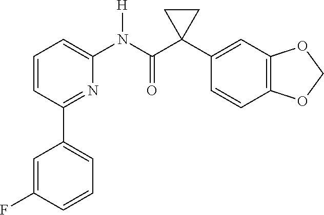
C1=CC=C(N(C(C2(C3=CC4=C(C=C3)OCO4)CC2)=O)[H])N=C1C1=CC=CC(F)=C1
